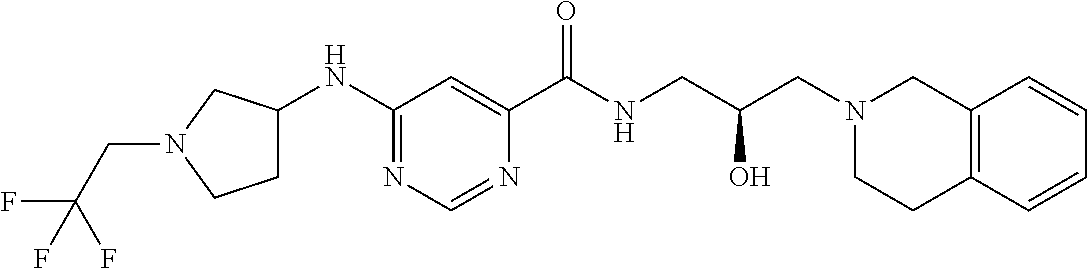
N1=CN=C(NC2CCN(CC(F)(F)F)C2)C=C1C(NCC(CN1CC2=C(CC1)C=CC=C2)O)=O
